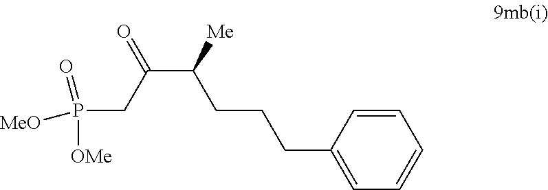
C1(CCCC(C(CP([OMe])(=O)[MeO])=O)[Me])=CC=CC=C1
